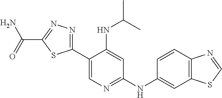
C(C1=NN=C(C2=CN=C(NC3=CC4=C(C=C3)N=CS4)C=C2NC(C)C)S1)(N)=O
